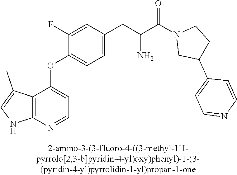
C1(F)=CC(CC(C(N2CC(C3=CC=NC=C3)CC2)=O)N)=CC=C1OC1=CC=NC2=C1C(C)=CN2
